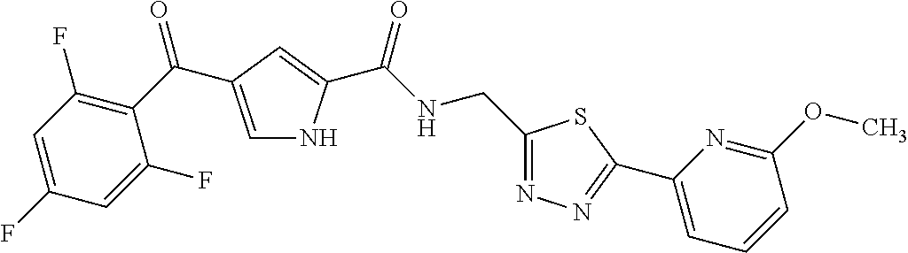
C1=C(C(=O)C2=C(F)C=C(F)C=C2F)C=C(C(NCC2=NN=C(C3=CC=CC(OC)=N3)S2)=O)N1
